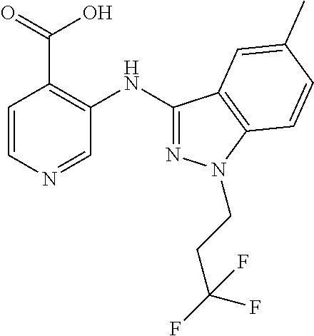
C1=CN=CC(NC2=NN(CCC(F)(F)F)C3=C2C=C(C)C=C3)=C1C(=O)O
